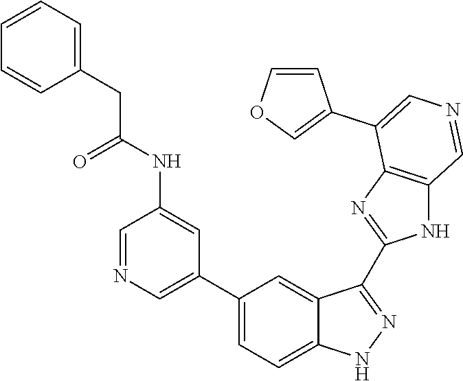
C1(C2=CN=CC(NC(CC3=CC=CC=C3)=O)=C2)=CC=C2C(=C1)C(C1=NC3=C(N1)C=NC=C3C1=COC=C1)=NN2
